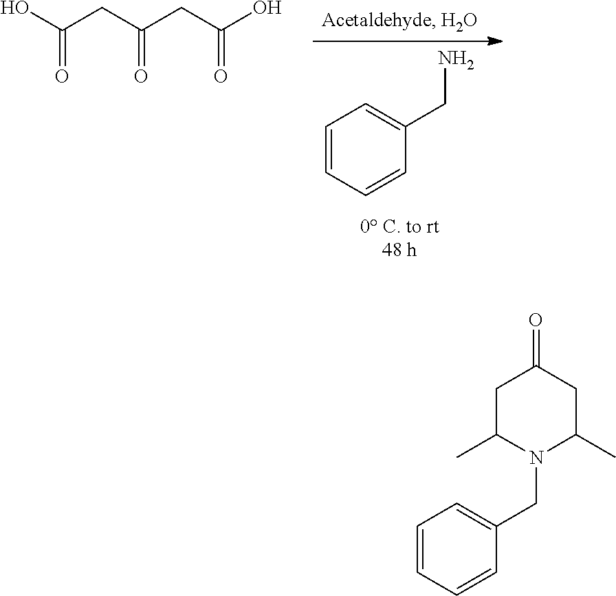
C1=CC=CC(CN)=C1.OC(=O)CC(=O)CC(O)=O.C1=CC=CC(CN2C(C)CC(=O)CC2C)=C1
